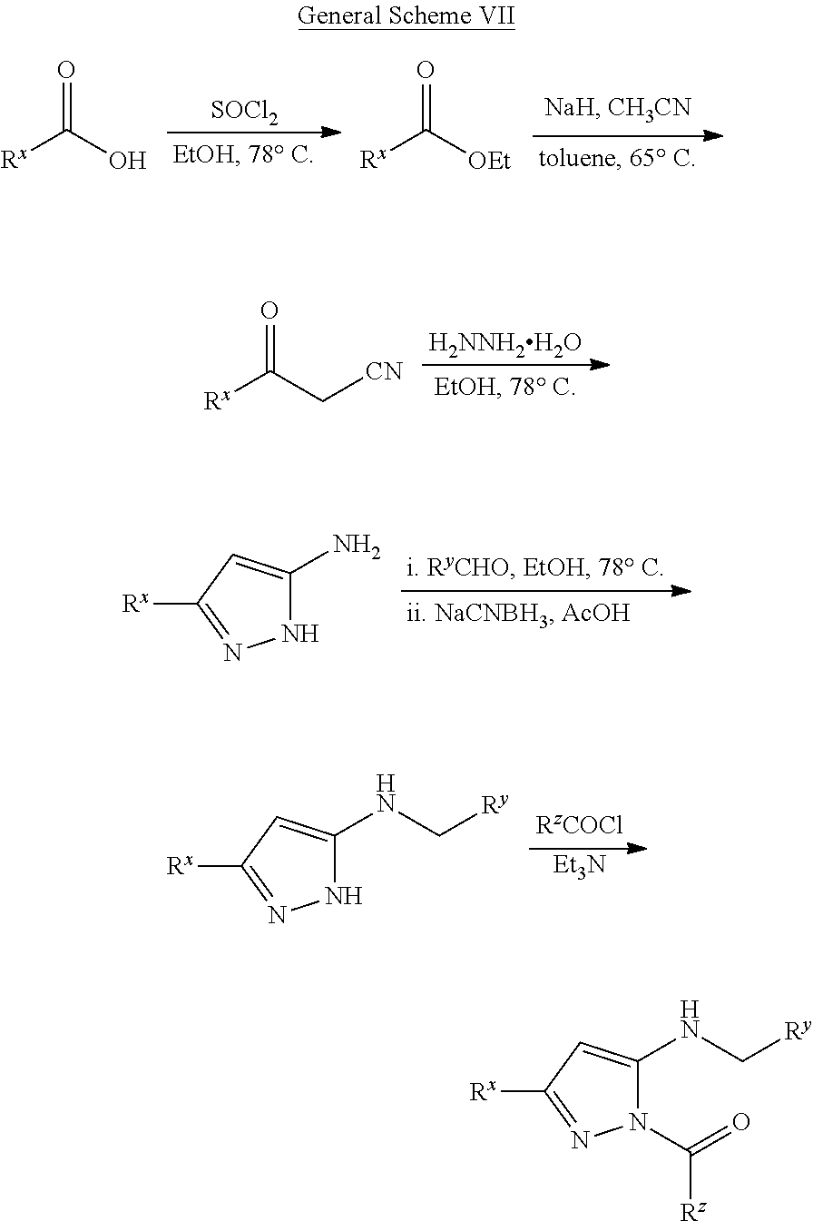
[SOCl2].[Rx]C(O)=O.[Rx]C([OEt])=O.[H2NNH2H2O].[Rx]C(C[CN])=O.N1C(N)=CC([Rx])=N1.[Et3N].N1C(NC[Ry])=CC([Rx])=N1.N1(C(=O)[Rz])C(NC[Ry])=CC([Rx])=N1
